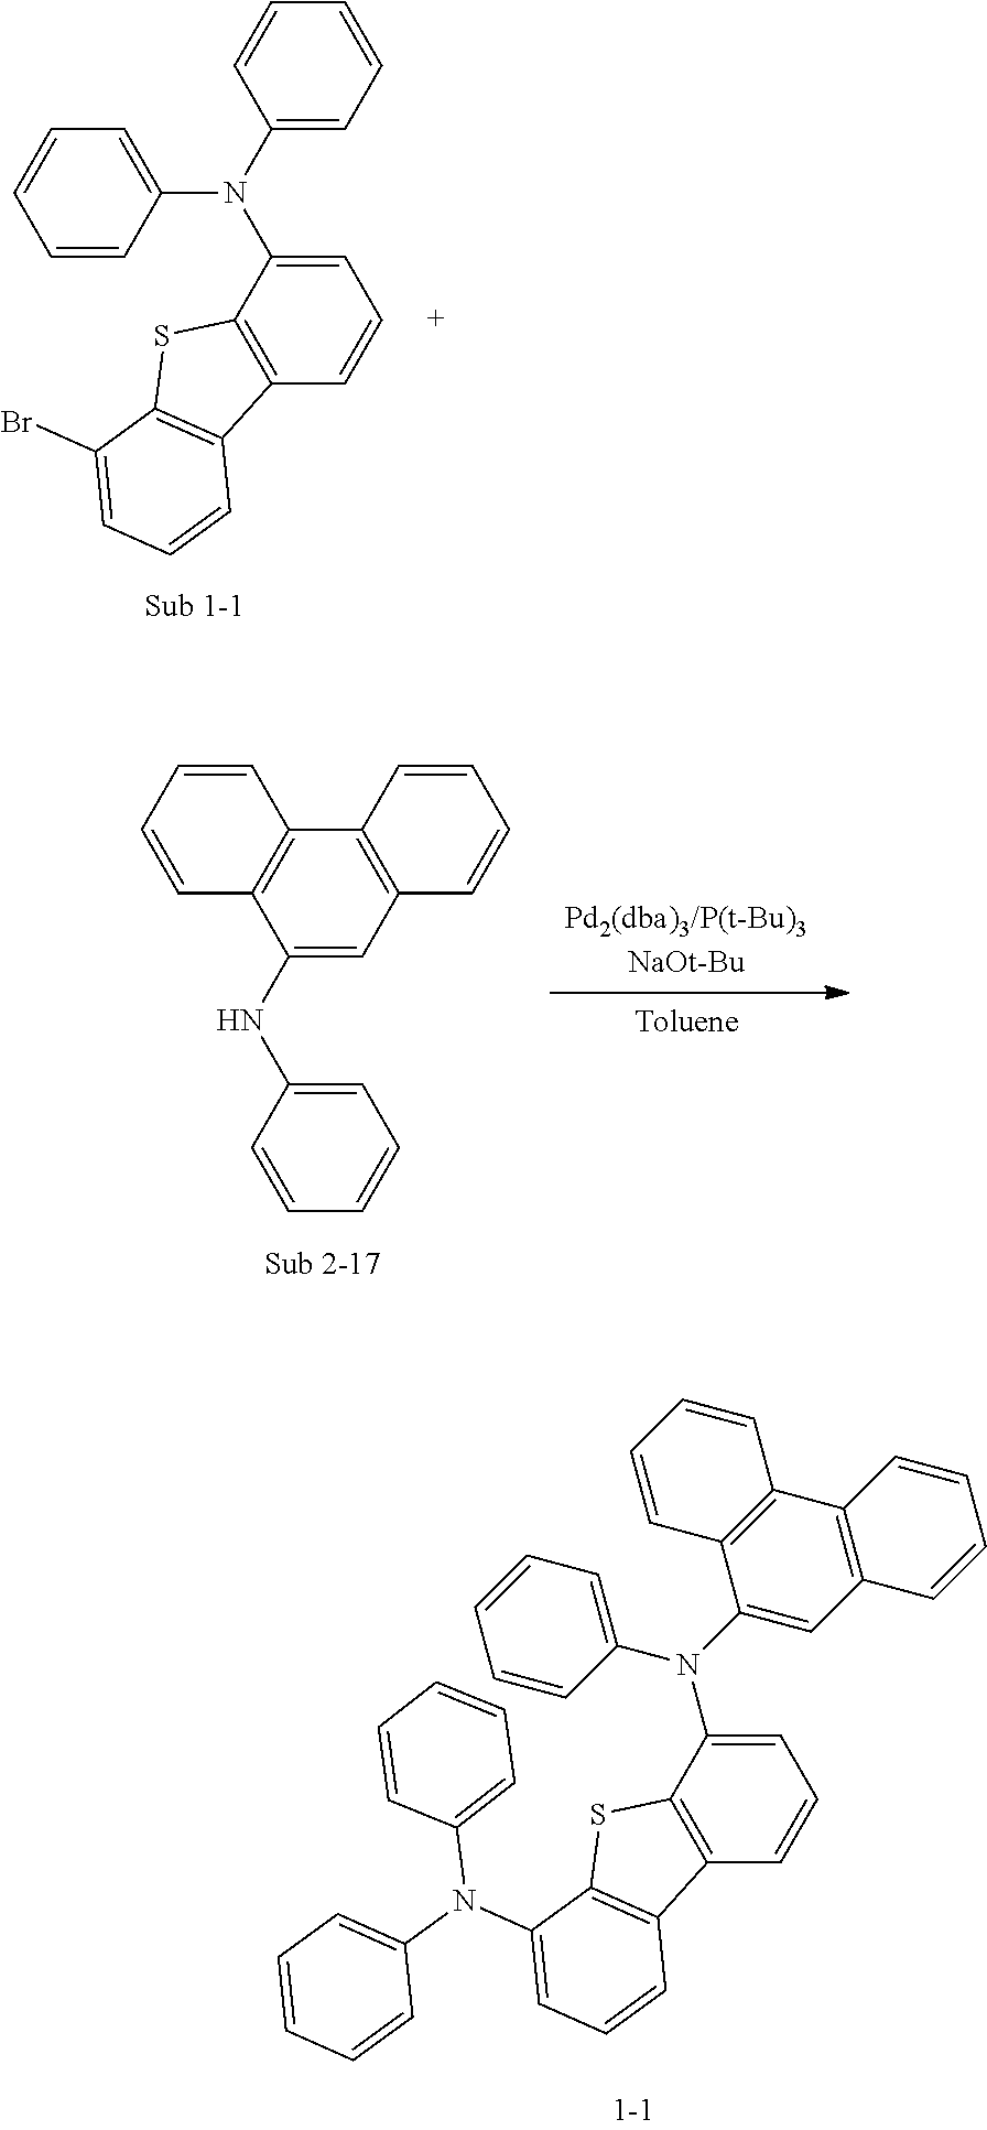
C1(N(C2=CC3=C(C4=C2C=CC=C4)C=CC=C3)C2=CC=CC=C2)=CC=CC2=C1SC1=C2C=CC=C1N(C1=CC=CC=C1)C1=CC=CC=C1.C1(N(C2=CC=CC=C2)C2=CC=CC3=C2SC2=C3C=CC=C2Br)=CC=CC=C1.C12=C(C3=C(C(NC4=CC=CC=C4)=C1)C=CC=C3)C=CC=C2
